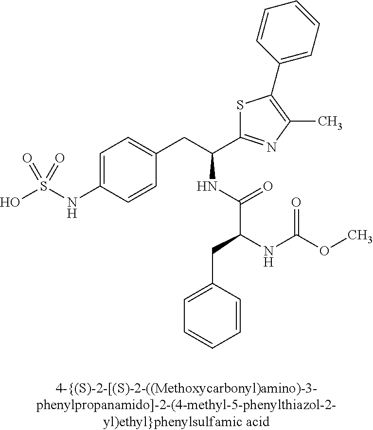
OS(NC1=CC=C(CC(C2=NC(C)=C(C3=CC=CC=C3)S2)NC(C(NC(OC)=O)CC2=CC=CC=C2)=O)C=C1)(=O)=O
